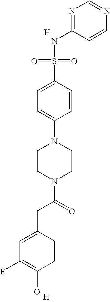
N1=C(NS(=O)(=O)C2=CC=C(N3CCN(C(=O)CC4=CC(F)=C(O)C=C4)CC3)C=C2)C=CN=C1.[H].[H]
